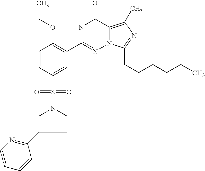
C1=CC(S(N2CC(C3=NC=CC=C3)CC2)(=O)=O)=CC(C2=NN3C(=C(C)N=C3CCCCCC)C(=O)N2)=C1OCC
